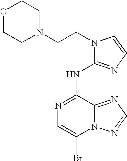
BrC1=CN=C(NC2=NC=CN2CCN2CCOCC2)C2=NC=NN12
